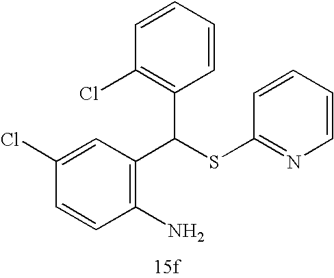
C1=CC(Cl)=CC(C(SC2=NC=CC=C2)C2=C(Cl)C=CC=C2)=C1N
